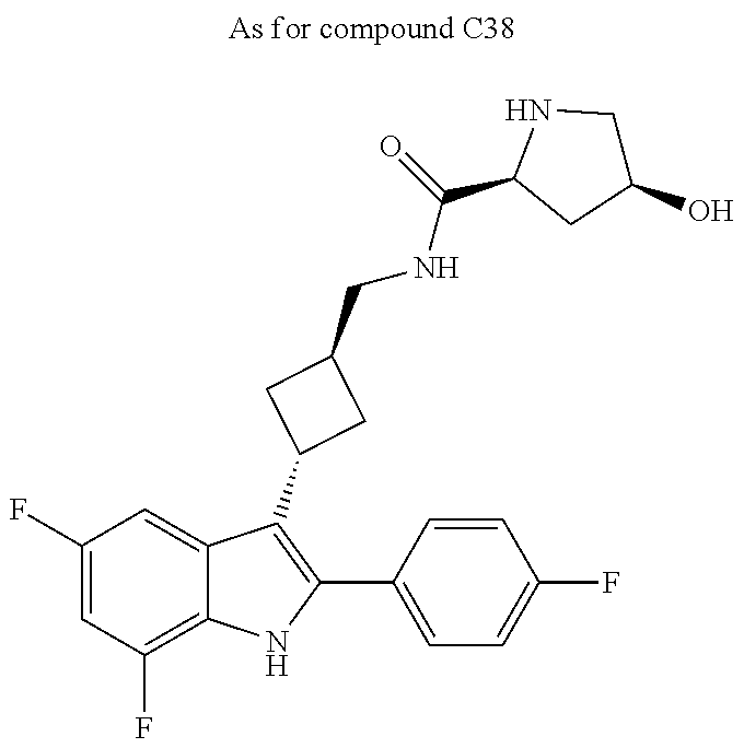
C1(F)=CC(F)=C2C(=C1)C(C1CC(CNC(C3CC(O)CN3)=O)C1)=C(C1=CC=C(F)C=C1)N2
